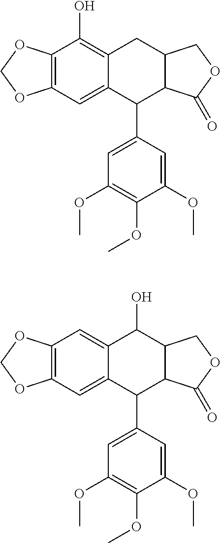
C12=C(C=C3C(=C1O)CC1C(C3C3=CC(OC)=C(OC)C(OC)=C3)C(=O)OC1)OCO2.C12=C(C=C3C(=C1)C(O)C1C(C3C3=CC(OC)=C(OC)C(OC)=C3)C(=O)OC1)OCO2
